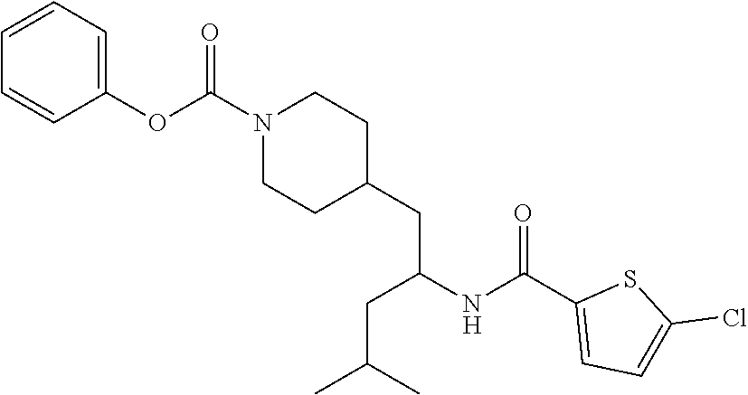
C1=CC(OC(N2CCC(CC(CC(C)C)NC(=O)C3=CC=C(Cl)S3)CC2)=O)=CC=C1.[H]
